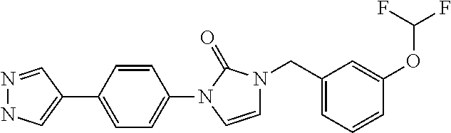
C1(C2=CC=C(N3C=CN(CC4=CC=CC(OC(F)F)=C4)C3=O)C=C2)=CNN=C1
